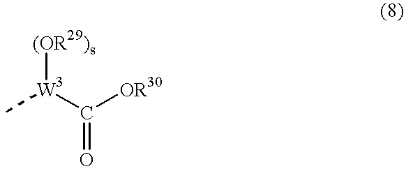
C[W3](C([OR30])=O)[(OR29)s]
